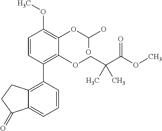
C1=CC(C2=C3C(=CC=C2)C(=O)CC3)=C(OCC(C(OC)=O)(C)C)C(OC(O)O)=C1OC
